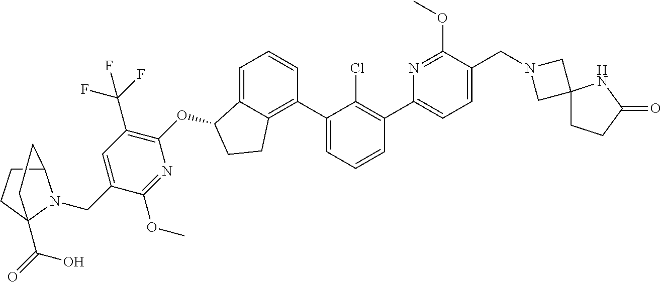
O(C1C2=CC=CC(C3=CC=CC(C4=CC=C(CN5CC6(C5)CCC(=O)N6)C(OC)=N4)=C3Cl)=C2CC1)C1=C(C(F)(F)F)C=C(CN2C3CCC2(C(=O)O)CC3)C(OC)=N1
